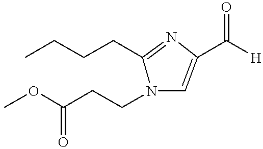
CCCCC1=NC(C([H])=O)=CN1CCC(OC)=O
